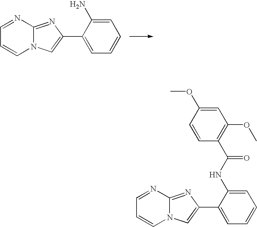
C1=NC2=NC(C3=CC=CC=C3N)=CN2C=C1.C1=NC2=NC(C3=CC=CC=C3NC(C3=C(OC)C=C(OC)C=C3)=O)=CN2C=C1
